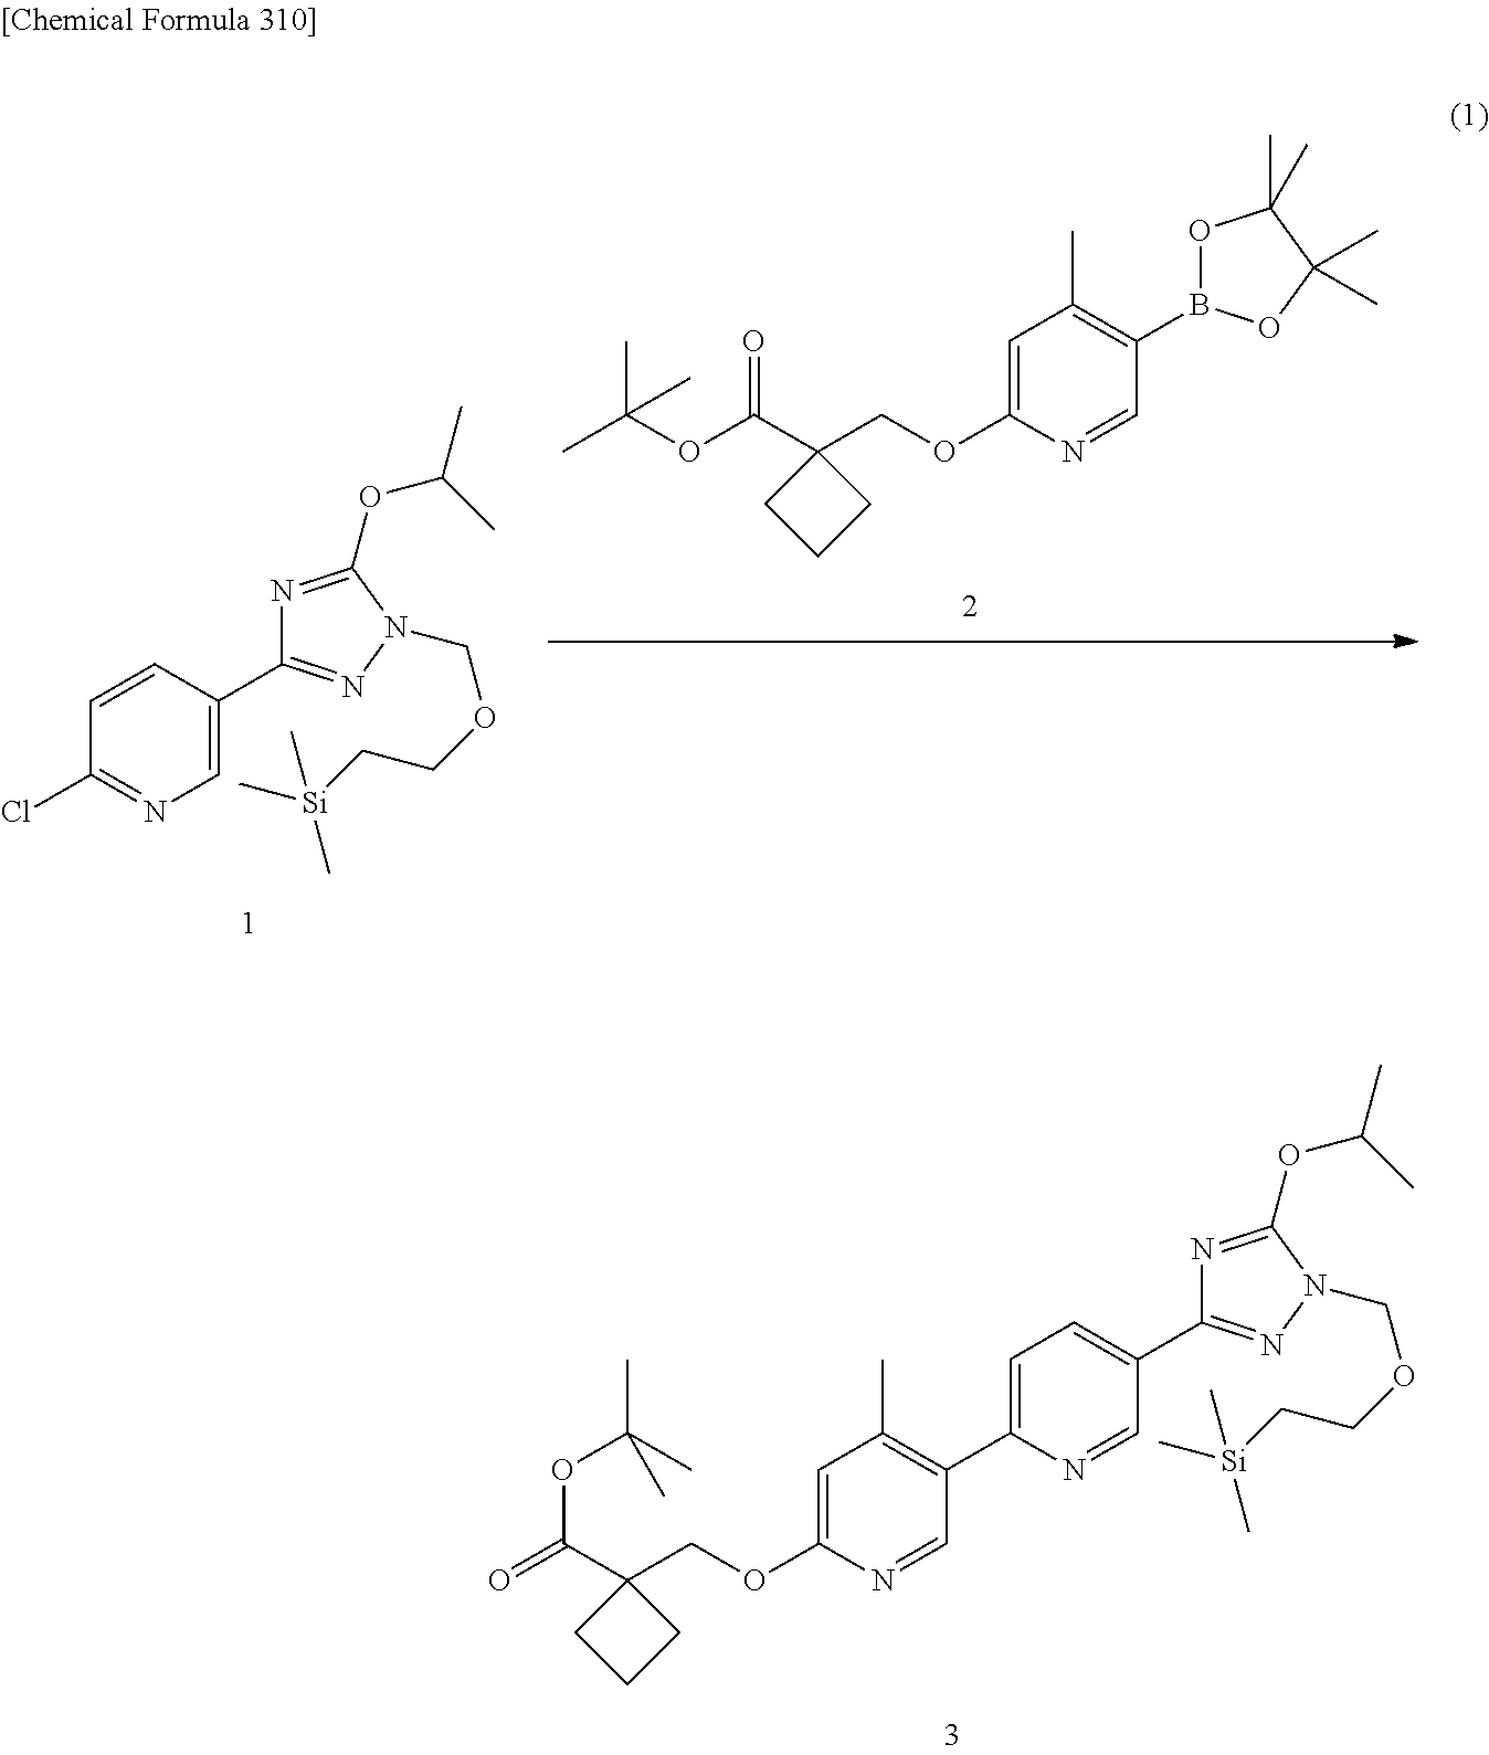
B1(C2=C(C)C=C(OCC3(C(OC(C)(C)C)=O)CCC3)N=C2)OC(C)(C)C(C)(C)O1.C1(Cl)=NC=C(C2=NN(COCC[Si](C)(C)C)C(OC(C)C)=N2)C=C1.C1(C2=C(C)C=C(OCC3(C(OC(C)(C)C)=O)CCC3)N=C2)=CC=C(C2=NN(COCC[Si](C)(C)C)C(OC(C)C)=N2)C=N1
